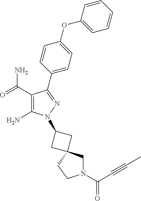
C1(C(=O)N)=C(N)N(C2CC3(C2)CN(C(C#CC)=O)CC3)N=C1C1=CC=C(OC2=CC=CC=C2)C=C1
